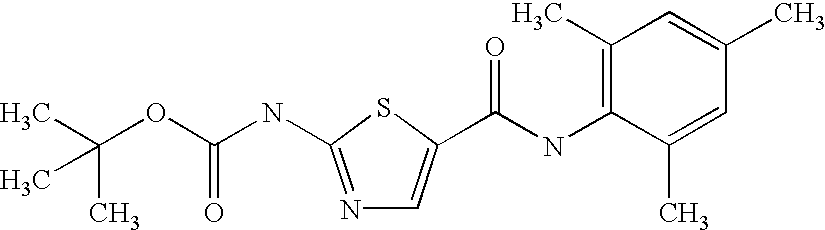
CC(OC(NC1=NC=C(C(NC2=C(C)C=C(C)C=C2C)=O)S1)=O)(C)C
